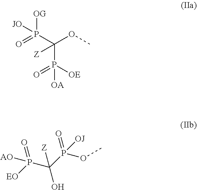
[OG]P([JO])(C(P([OE])(=O)[OA])([Z])OC)=O.C(P(=O)([AO])[EO])(P([OJ])(OC)=O)([Z])O
